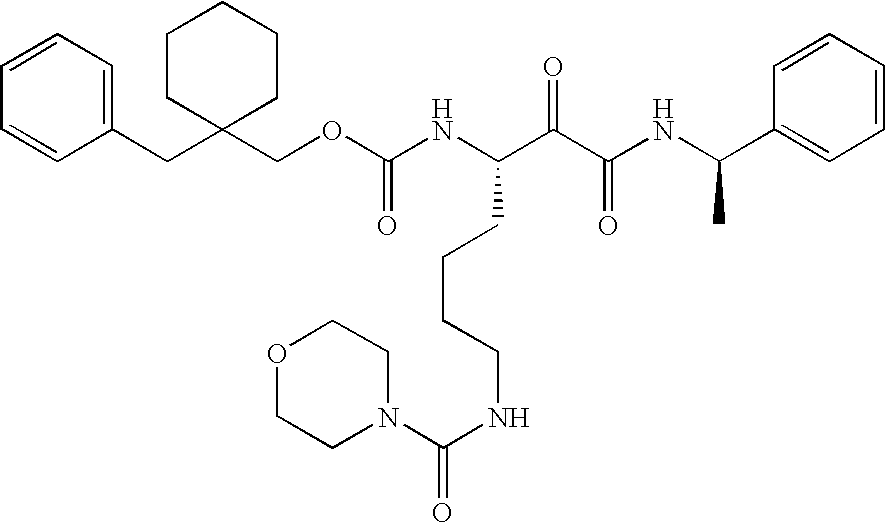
N(C(C(C(NC(C1=CC=CC=C1)C)=O)=O)CCCCNC(=O)N1CCOCC1)C(OCC1(CC2=CC=CC=C2)CCCCC1)=O
